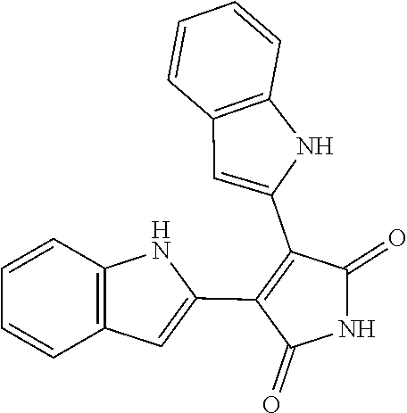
C1=CC2=C(C=C1)C=C(C1=C(C3=CC4=C(C=CC=C4)N3)C(=O)NC1=O)N2
